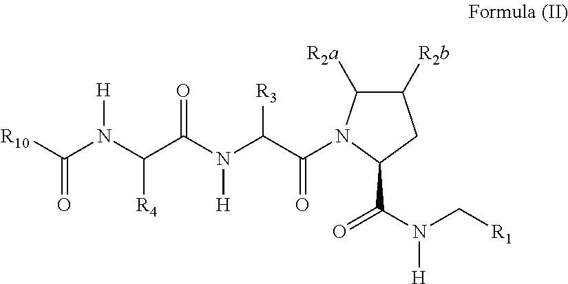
C1([R2b])C([R2a])N(C(C(N(C(C(N(C([R10])=O)[H])[R4])=O)[H])[R3])=O)C(C(N(C[R1])[H])=O)C1
